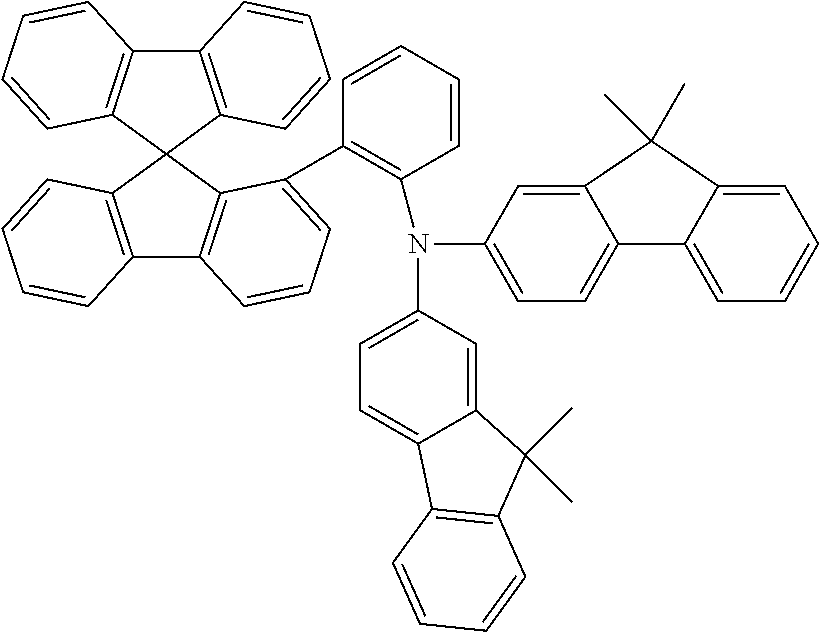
C12=C(C3(C4=C1C=CC=C4)C1=C(C4=C3C(C3=C(N(C5=CC=C6C(=C5)C(C)(C)C5=C6C=CC=C5)C5=CC=C6C(=C5)C(C)(C)C5=CC=CC=C65)C=CC=C3)=CC=C4)C=CC=C1)C=CC=C2
